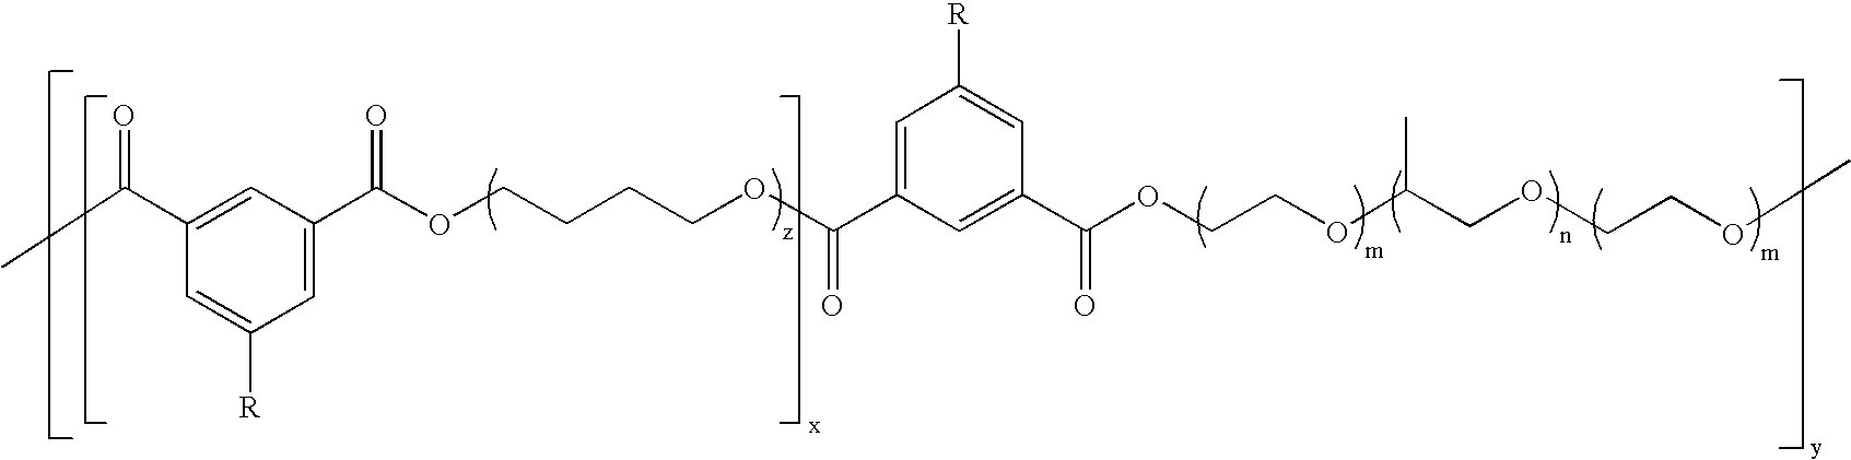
CC(C1=CC(C(OCCCCOC(C2=CC([R])=CC(C(OCCOC(COCCOC)C)=O)=C2)=O)=O)=CC([R])=C1)=O
